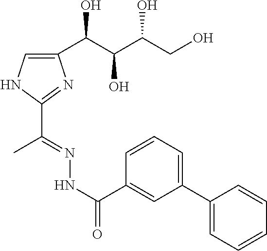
C1(C(NN=C(C2=NC(C(C(C(CO)O)O)O)=CN2)C)=O)=CC(C2=CC=CC=C2)=CC=C1
